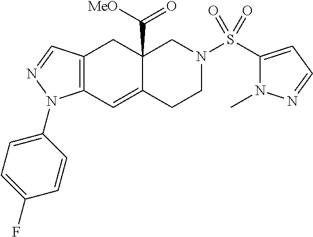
C12=C(C=NN1C1=CC=C(F)C=C1)CC1(C([MeO])=O)C(=C2)CCN(S(=O)(=O)C2=CC=NN2C)C1
